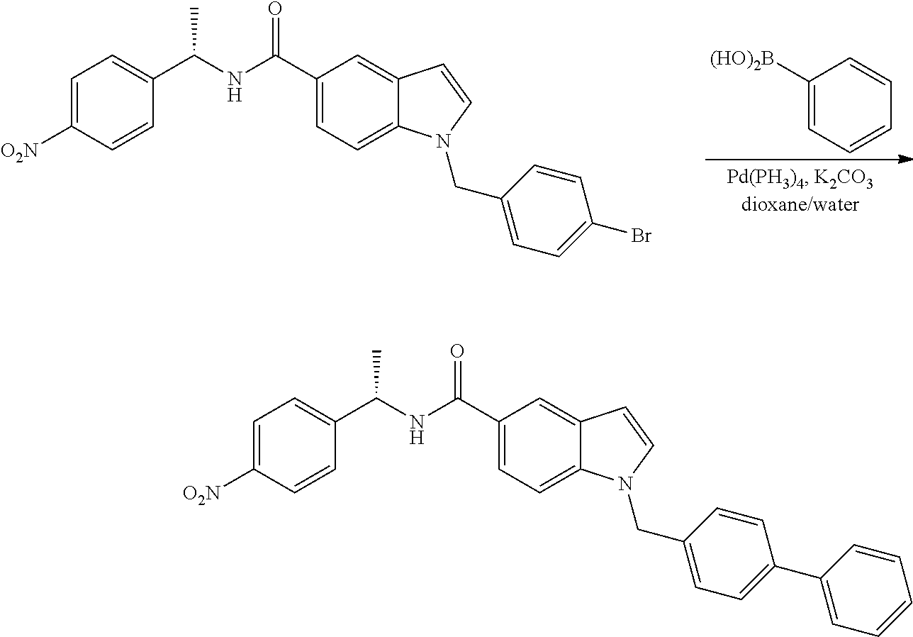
C1([(HO)2B])=CC=CC=C1.N(C(C1=CC=C2C(=C1)C=CN2CC1=CC=C(Br)C=C1)=O)C(C1=CC=C([O2N])C=C1)C.N(C(C1=CC=C2C(=C1)C=CN2CC1=CC=C(C2=CC=CC=C2)C=C1)=O)C(C1=CC=C([O2N])C=C1)C
